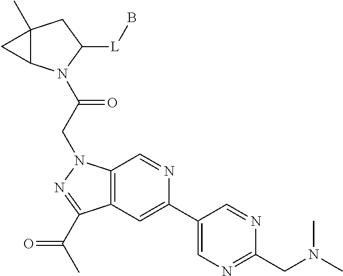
C12(C)C(N(C(CN3C4=C(C=C(C5=CN=C(CN(C)C)N=C5)N=C4)C(C(C)=O)=N3)=O)C([L]B)C1)C2
